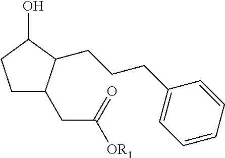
C1CC(O)C(CCCC2=CC=CC=C2)C1CC([OR1])=O
